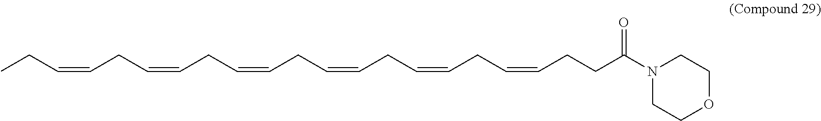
CCC=CCC=CCC=CCC=CCC=CCC=CCCC(N1CCOCC1)=O
